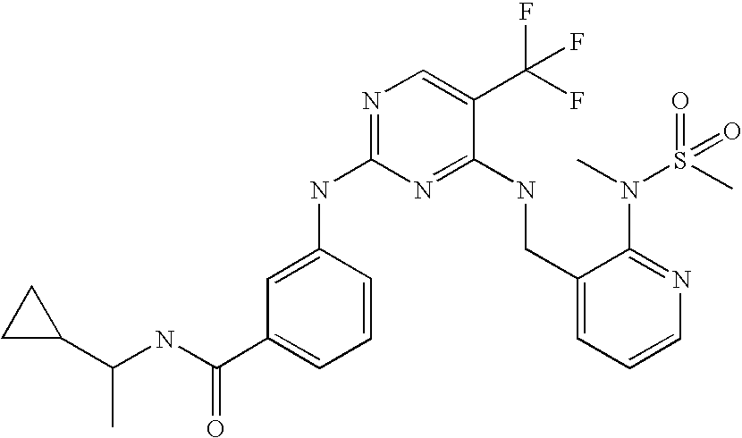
C1(CNC2=NC(NC3=CC(C(NC(C4CC4)C)=O)=CC=C3)=NC=C2C(F)(F)F)=CC=CN=C1N(C)S(C)(=O)=O
